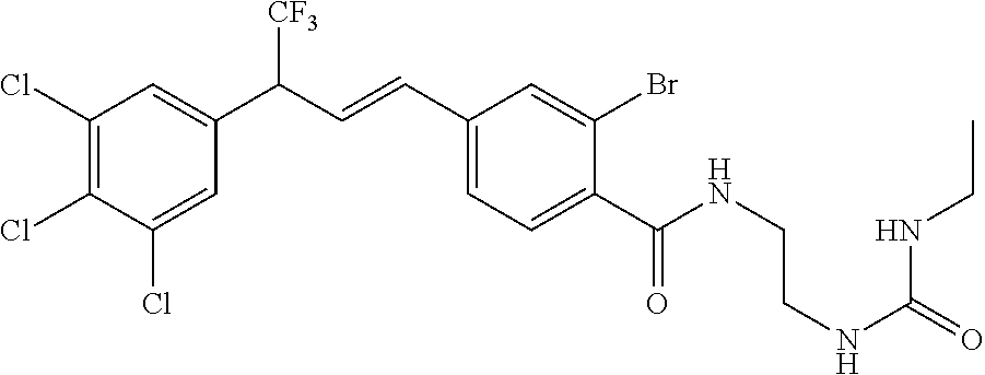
C1(Cl)=C(Cl)C(Cl)=CC(C(C=CC2=CC=C(C(NCCNC(=O)NCC)=O)C(Br)=C2)[CF3])=C1
